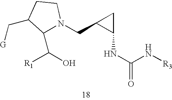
N1(CC2C(NC(=O)N[R3])C2)C(C([R1])O)C(C[G])CC1
